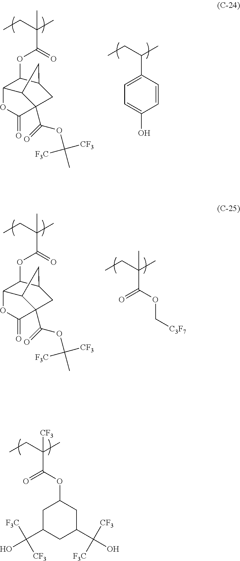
C(C(OC1C2C3C(C(=O)OC([F3C])([CF3])C)(CC1C3)C(=O)O2)=O)(CC)(C)C.C(C1=CC=C(O)C=C1)(CC)C.C(C(OC1C2C3C(C(=O)OC([F3C])([CF3])C)(CC1C3)C(=O)O2)=O)(CC)(C)C.C(C(OC[C3F7])=O)(CC)(C)C.C(C(OC1CC(C([F3C])(O)[CF3])CC(C(O)([CF3])[F3C])C1)=O)(CC)(C)[CF3]
